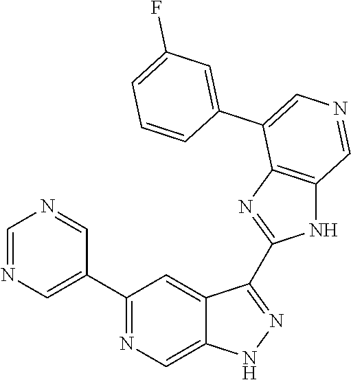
C1(C2=CN=CN=C2)=NC=C2C(=C1)C(C1=NC3=C(N1)C=NC=C3C1=CC(F)=CC=C1)=NN2
